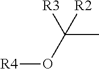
[R3]C([R2])(O[R4])C
